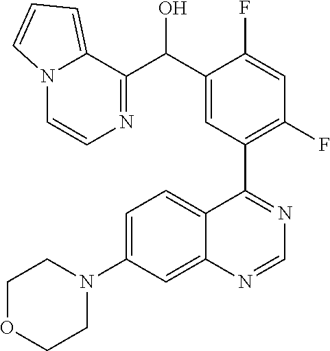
C1=C(N2CCOCC2)C=C2C(=C1)C(C1=C(F)C=C(F)C(C(C3=NC=CN4C3=CC=C4)O)=C1)=NC=N2
